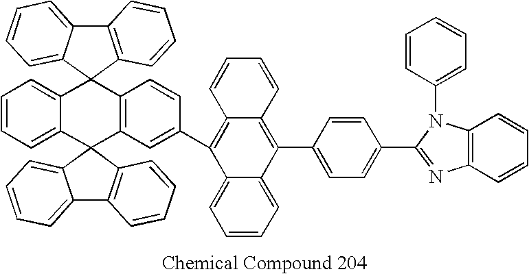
C12=CC=CC=C1C1(C3=C(C=CC(C4=C5C(=C(C6=CC=C(C7=NC8=C(N7C7=CC=CC=C7)C=CC=C8)C=C6)C6=CC=CC=C46)C=CC=C5)=C3)C23C2=CC=CC=C2C2=C3C=CC=C2)C2=C(C3=CC=CC=C31)C=CC=C2
